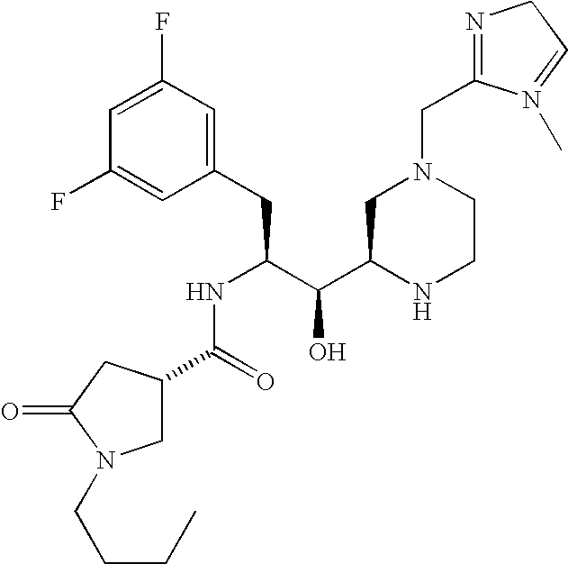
C1(F)=CC(F)=CC(CC(C(C2NCCN(CC3=NCC=N3C)C2)O)NC(C2CN(CCCC)C(=O)C2)=O)=C1
